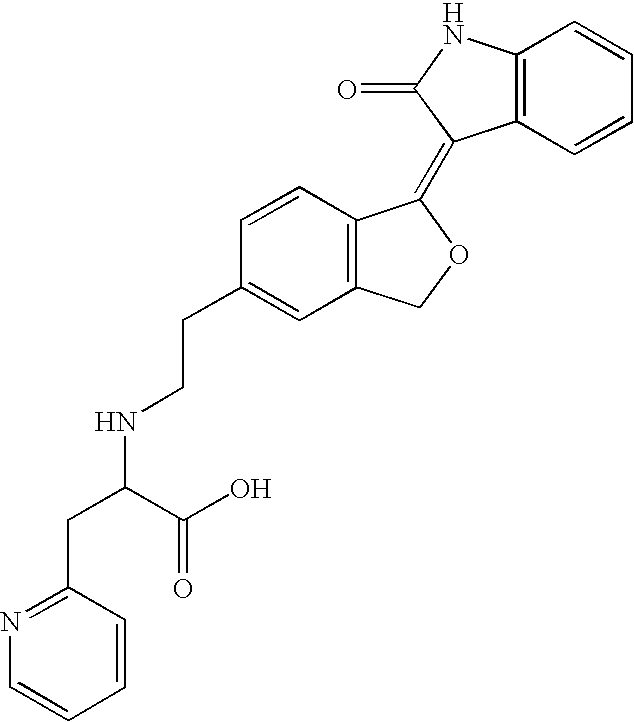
C12=C(C=CC=C1)C(=C1C3=C(CO1)C=C(CCNC(CC1=NC=CC=C1)C(O)=O)C=C3)C(=O)N2
